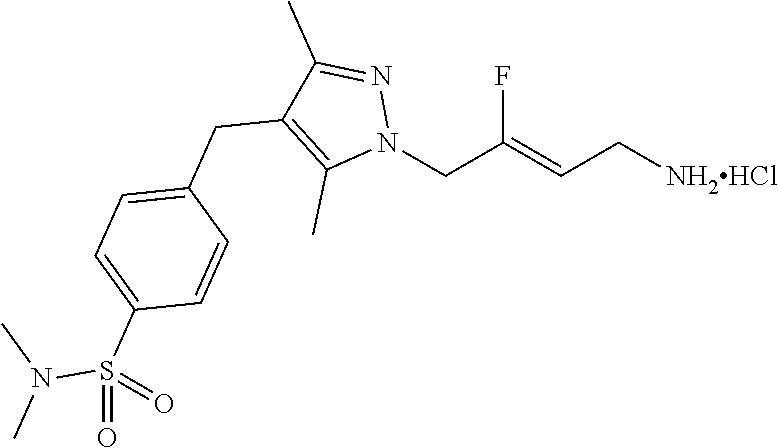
N1(CC(=CC[NH2HCl])F)N=C(C)C(CC2=CC=C(S(=O)(N(C)C)=O)C=C2)=C1C
